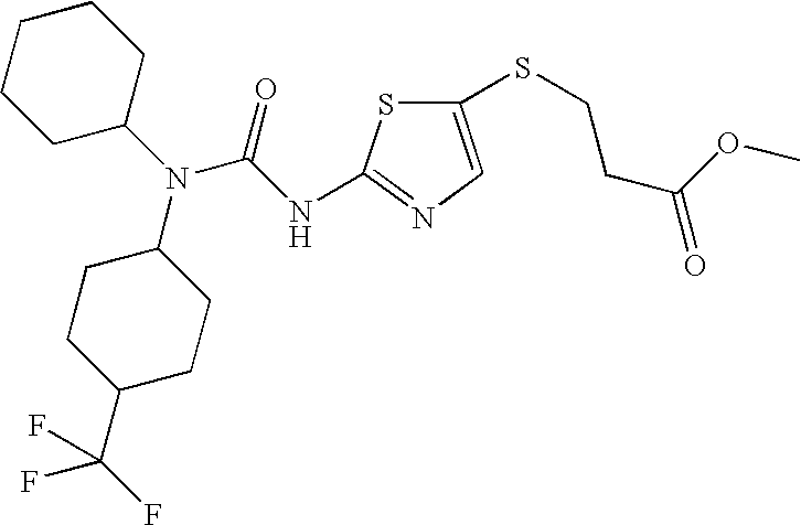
C1(SCCC(OC)=O)=CN=C(NC(N(C2CCC(C(F)(F)F)CC2)C2CCCCC2)=O)S1
